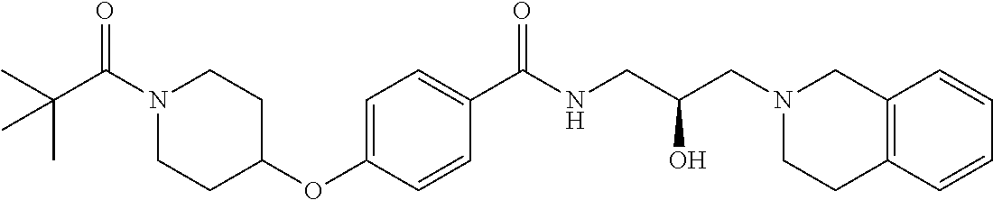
C1(C(NCC(CN2CC3=C(CC2)C=CC=C3)O)=O)=CC=C(OC2CCN(C(C(C)(C)C)=O)CC2)C=C1
